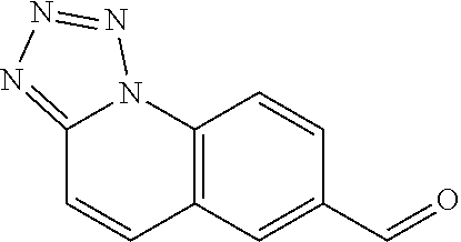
C1(C=O)=CC2=C(C=C1)N1C(=NN=N1)C=C2
